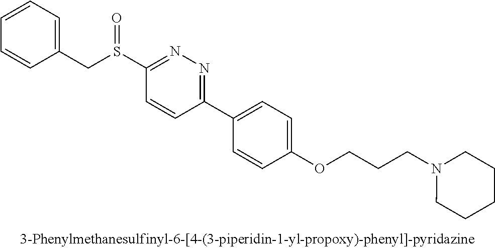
C1(S(CC2=CC=CC=C2)=O)=NN=C(C2=CC=C(OCCCN3CCCCC3)C=C2)C=C1
